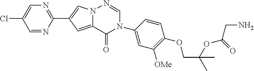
C1=NC(C2=CN3C(=C2)C(=O)N(C2=CC([OMe])=C(OCC(C)(OC(CN)=O)C)C=C2)C=N3)=NC=C1Cl
